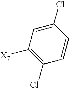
C1([X7])=C(Cl)C=CC(Cl)=C1
